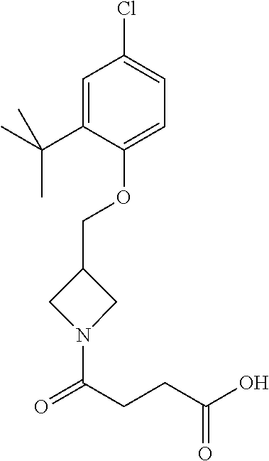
O(C1=CC=C(Cl)C=C1C(C)(C)C)CC1CN(C(CCC(O)=O)=O)C1
